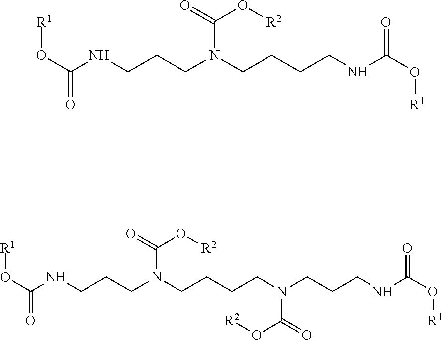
O(C(NCCCN(CCCCNC(O[R1])=O)C(=O)O[R2])=O)[R1].O(C(NCCCN(CCCCN(C(=O)O[R2])CCCNC(O[R1])=O)C(=O)O[R2])=O)[R1]
